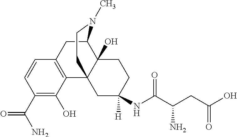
C1(C(N)=O)=C(O)C2=C(C=C1)CC1C3(O)C2(CC(NC(C(CC(O)=O)N)=O)([H])CC3)CCN1C
